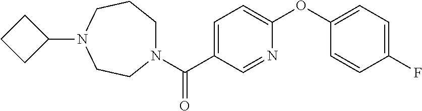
C1=C(C(=O)N2CCCN(C3CCC3)CC2)C=NC(OC2=CC=C(F)C=C2)=C1
